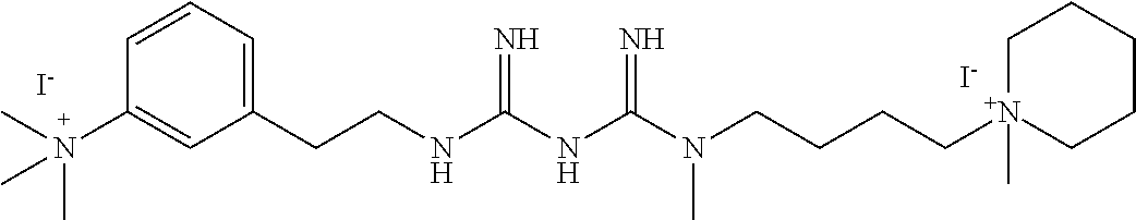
N(C(NC(N(CCCC[N+]1(C)CCCCC1)C)=N)=N)CCC1=CC=CC(N(C)(C)C)=C1.[I-].[I-]
